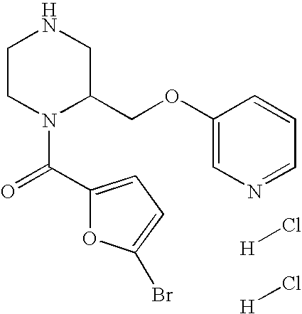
C1CN(C(=O)C2=CC=C(Br)O2)C(COC2=CN=CC=C2)CN1.[H]Cl.[H]Cl
